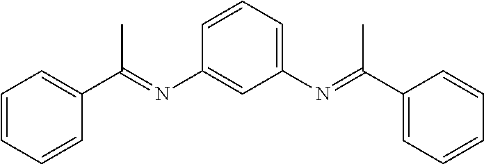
C1=CC=CC(C(=NC2=CC(N=C(C3=CC=CC=C3)C)=CC=C2)C)=C1
